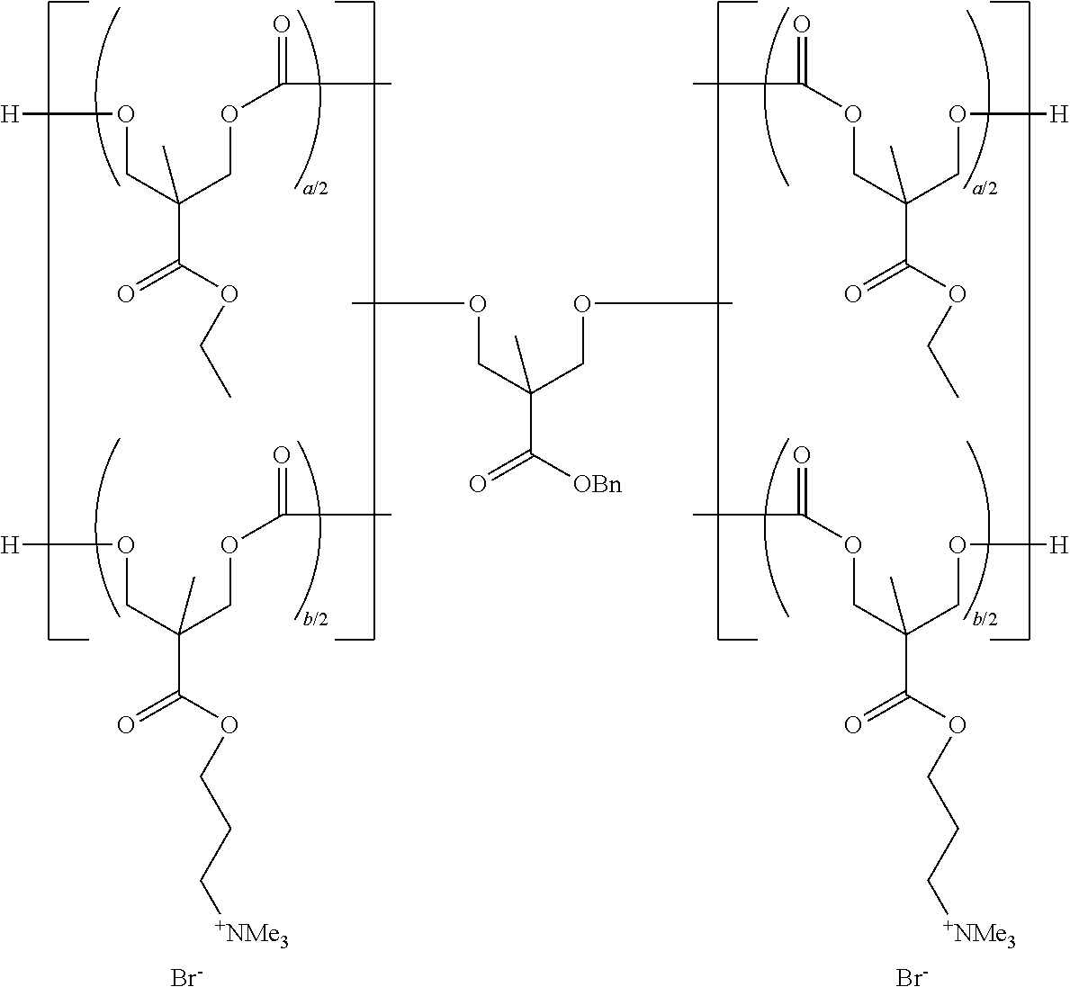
O(CC(COC(C)=O)(C)C(=O)OCC)[H].O(CC(COC(C)=O)(C)C(OCC)=O)[H].O(CC(COC(C)=O)(C)C(OCCC[+NMe3])=O)[H].[Br-].O(CC(COC(C)=O)(C)C(=O)OCCC[+NMe3])[H].[Br-].O(CC(COC)(C)C(=O)[OBn])C
